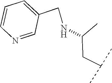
N(C(CC(C)C)C)CC1=CC=CN=C1
